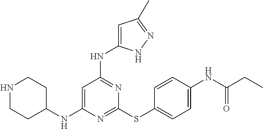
N1=C(SC2=CC=C(NC(CC)=O)C=C2)N=C(NC2=CC(C)=NN2)C=C1NC1CCNCC1
